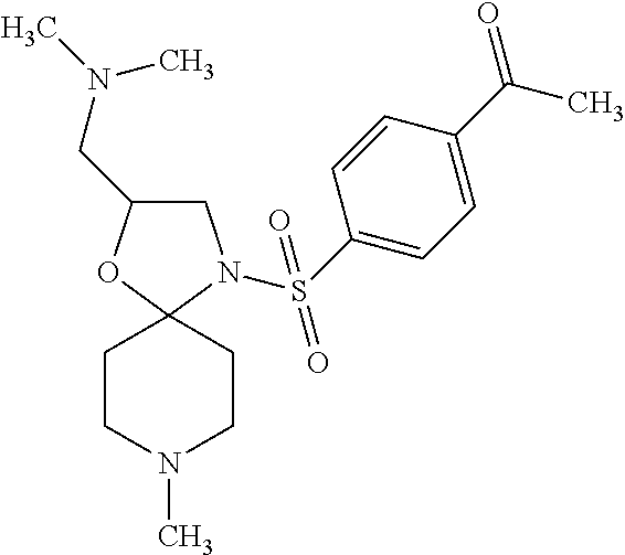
C1(CN(C)C)CN(S(C2=CC=C(C(=O)C)C=C2)(=O)=O)C2(O1)CCN(C)CC2
